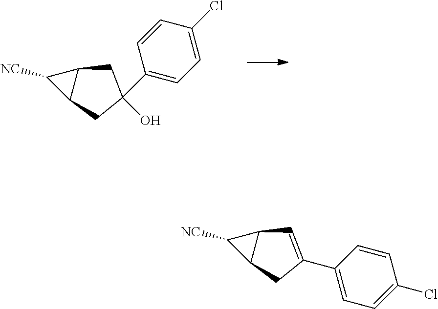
C1([NC])C2C1CC(O)(C1=CC=C(Cl)C=C1)C2.C1([NC])C2C1C=C(C1=CC=C(Cl)C=C1)C2
